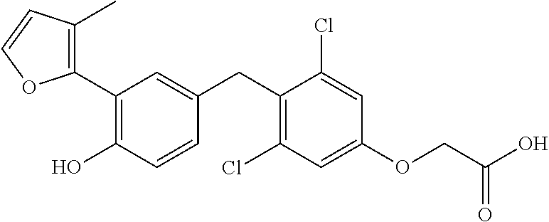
C1(C2=C(O)C=CC(CC3=C(Cl)C=C(OCC(O)=O)C=C3Cl)=C2)=C(C)C=CO1
